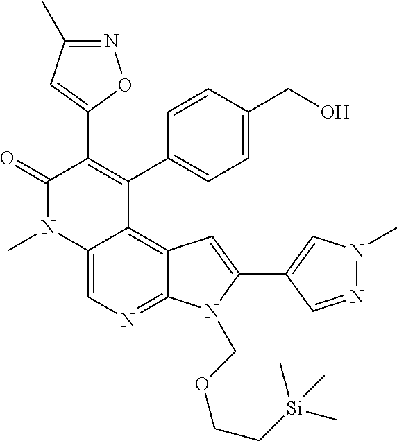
C12=CN=C3C(=C1C(C1=CC=C(CO)C=C1)=C(C1=CC(C)=NO1)C(=O)N2C)C=C(C1=CN(C)N=C1)N3COCC[Si](C)(C)C
